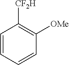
C1=CC=CC([OMe])=C1[CF2H]
